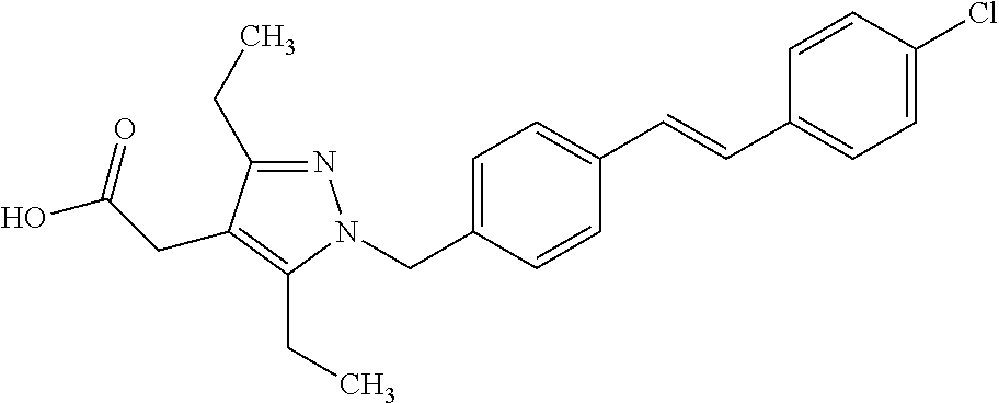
N1=C(CC)C(CC(O)=O)=C(CC)N1CC1=CC=C(C=CC2=CC=C(Cl)C=C2)C=C1
